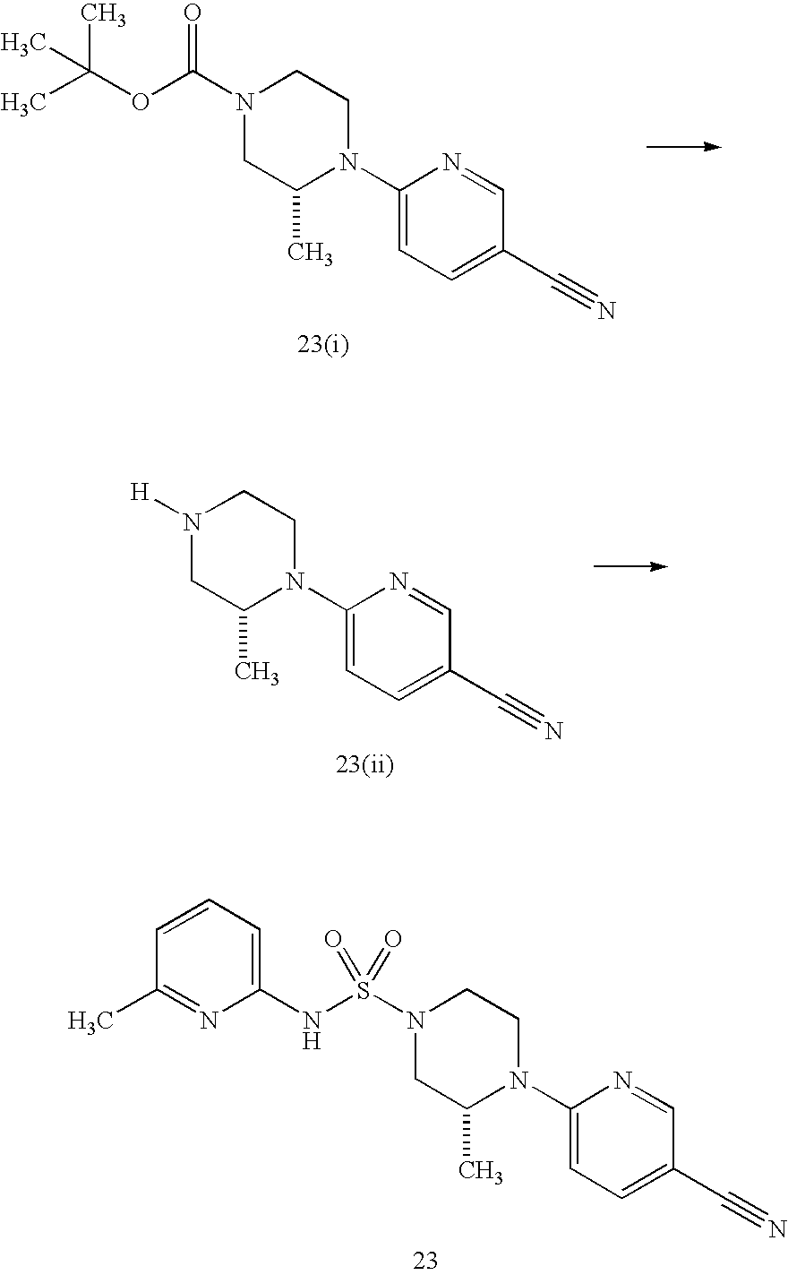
C1C(C)N(C2=CC=C(C#N)C=N2)CCN1C(=O)OC(C)(C)C.C1C(C)N(C2=CC=C(C#N)C=N2)CCN1[H].C1C(C)N(C2=CC=C(C#N)C=N2)CCN1S(=O)(NC1=CC=CC(C)=N1)=O
